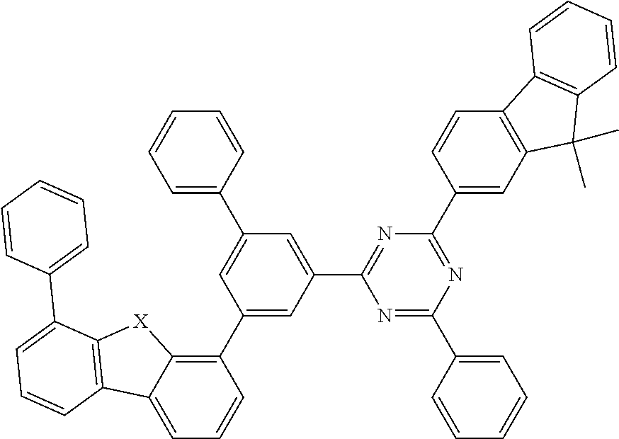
C1(C2=C3C(=CC=C2)C2=C([X]3)C(C3=CC=CC=C3)=CC=C2)=CC(C2=NC(C3=CC4=C(C=C3)C3=C(C4(C)C)C=CC=C3)=NC(C3=CC=CC=C3)=N2)=CC(C2=CC=CC=C2)=C1
